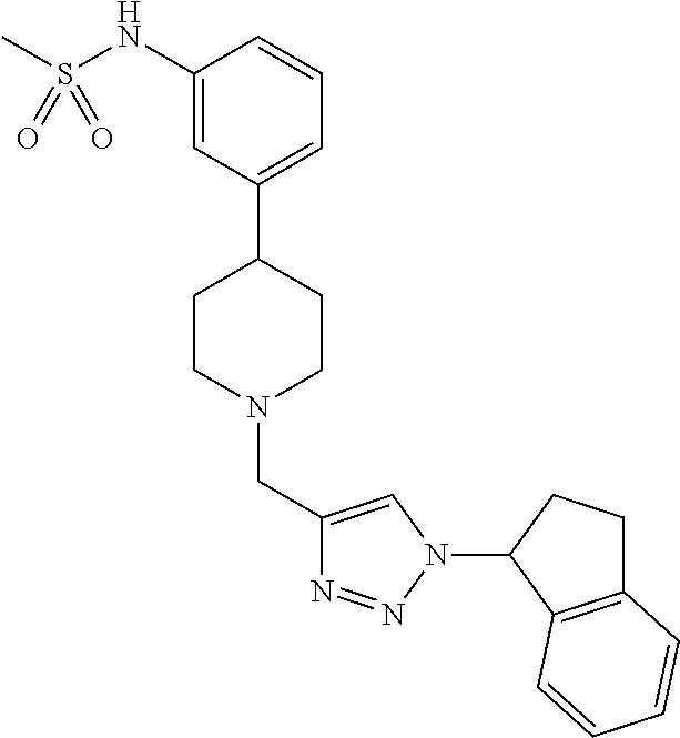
C1(NS(C)(=O)=O)=CC(C2CCN(CC3=CN(C4C5=C(CC4)C=CC=C5)N=N3)CC2)=CC=C1
